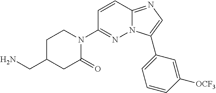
C1(N2C(=O)CC(CN)CC2)=NN2C(=NC=C2C2=CC=CC([OCF3])=C2)C=C1
